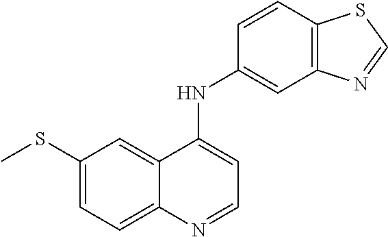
C1(SC)=CC=C2C(=C1)C(NC1=CC3=C(C=C1)SC=N3)=CC=N2
